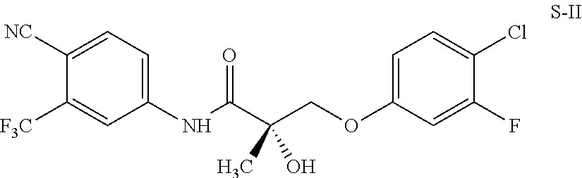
C1([NC])=CC=C(NC(C(COC2=CC=C(Cl)C(F)=C2)(C)O)=O)C=C1[F3C]
